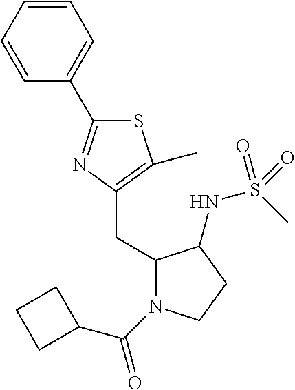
S1C(C2=CC=CC=C2)=NC(CC2N(C(C3CCC3)=O)CCC2NS(=O)(C)=O)=C1C
